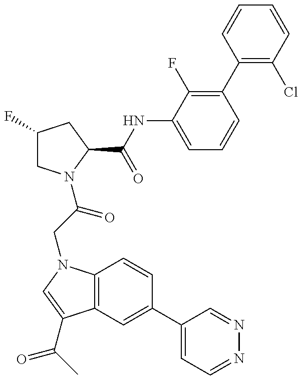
C1(F)CN(C(CN2C3=C(C(C(C)=O)=C2)C=C(C2=CC=NN=C2)C=C3)=O)C(C(=O)NC2=CC=CC(C3=C(Cl)C=CC=C3)=C2F)C1
